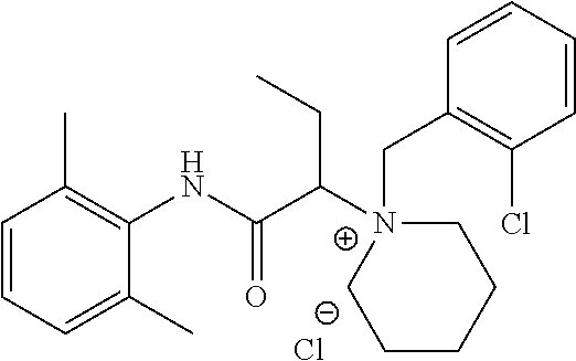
C1=CC=C(C)C(NC(C([N+]2(CC3=C(Cl)C=CC=C3)CCCCC2)CC)=O)=C1C.[Cl-]
